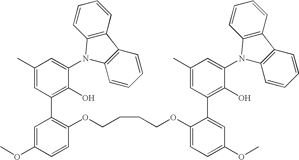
C1(C)=CC(C2=C(OCCCCOC3=CC=C(OC)C=C3C3=C(O)C(N4C5=C(C6=C4C=CC=C6)C=CC=C5)=CC(C)=C3)C=CC(OC)=C2)=C(O)C(N2C3=C(C4=C2C=CC=C4)C=CC=C3)=C1
